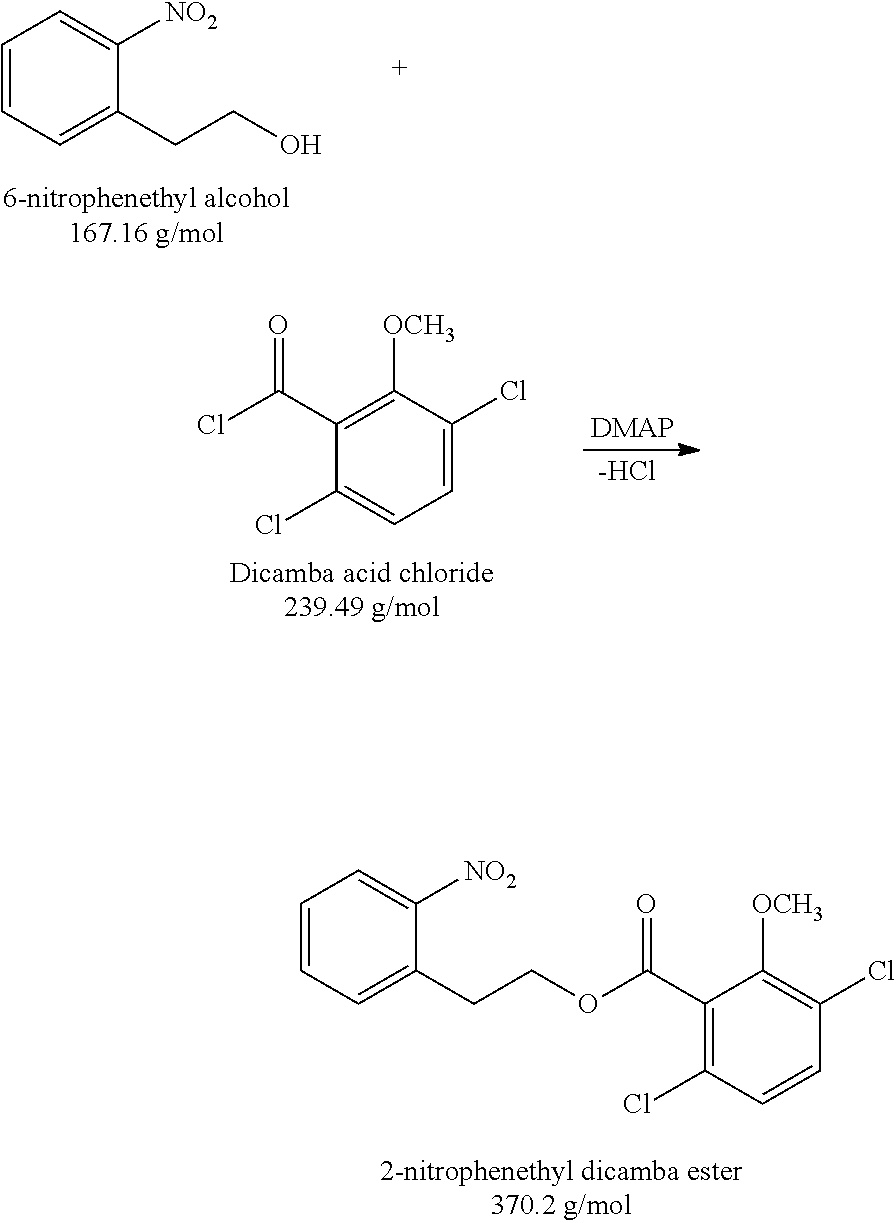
C1=C(Cl)C([OCH3])=C(C(Cl)=O)C(Cl)=C1.[-HCl].C1([NO2])=CC=CC=C1CCO.C1([NO2])=CC=CC=C1CCOC(C1=C(Cl)C=CC(Cl)=C1[OCH3])=O
